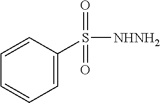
C1=CC(S(=O)(=O)[NHNH2])=CC=C1
